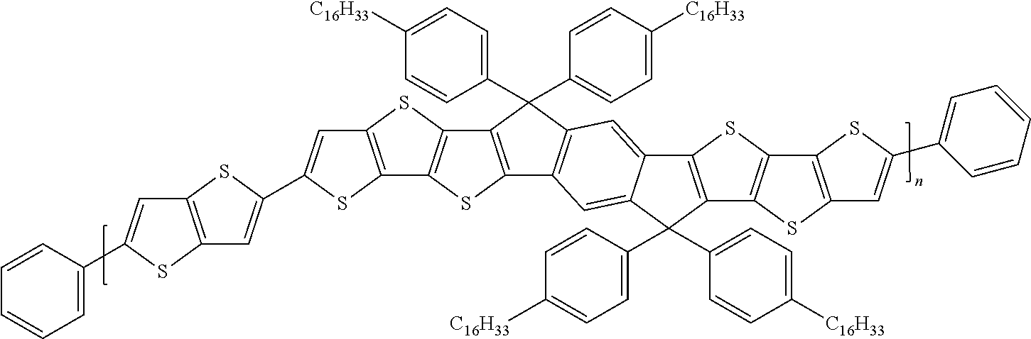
C12=C(SC3=C1SC1=C3C(C3=CC=C([C16H33])C=C3)(C3=CC=C([C16H33])C=C3)C3=C1C=C1C(=C3)C3=C(C1(C1=CC=C([C16H33])C=C1)C1=CC=C([C16H33])C=C1)C1=C(S3)C3=C(S1)C=C(C1=CC=CC=C1)S3)C=C(C1=CC3=C(S1)C=C(C1=CC=CC=C1)S3)S2
